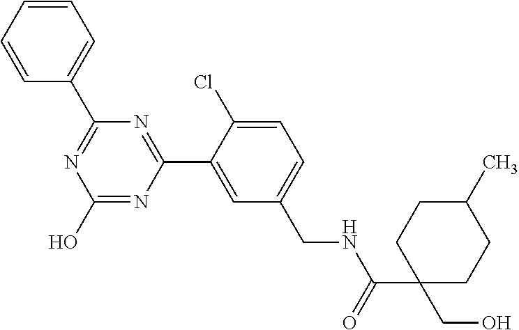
N1=C(C2=CC=CC=C2)N=C(C2=CC(CNC(C3(CO)CCC(C)CC3)=O)=CC=C2Cl)N=C1O
